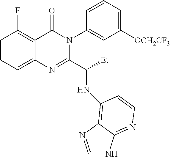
C1=CC=C2C(=C1F)C(=O)N(C1=CC([OCH2CF3])=CC=C1)C(C([Et])NC1=C3C(=NC=C1)NC=N3)=N2
